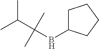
CC(C(BC1CCCC1)(C)C)C
